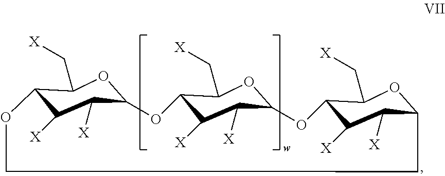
C12C([X])C([X])C(OC1C[X])OC1C([X])C([X])C(OC1C[X])OC1C([X])C([X])C(OC1C[X])CCO2
